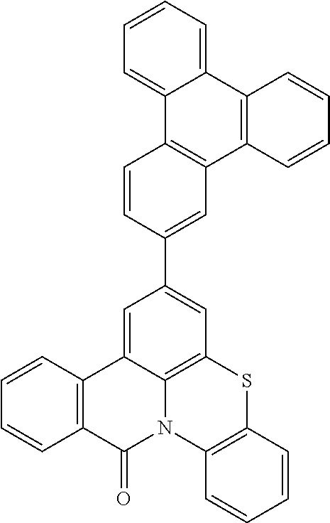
C1(C2=CC3=C4C(=C2)C2=C(C(=O)N4C4=C(S3)C=CC=C4)C=CC=C2)=CC2=C(C=C1)C1=CC=CC=C1C1=C2C=CC=C1
